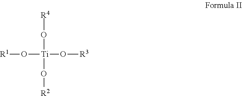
[R1]O[Ti](O[R4])(O[R2])O[R3]
